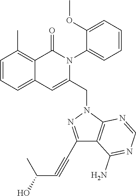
C1=CC=C2C(=C1C)C(=O)N(C1=CC=CC=C1OC)C(CN1N=C(C#CC(O)C)C3=C1N=CN=C3N)=C2
